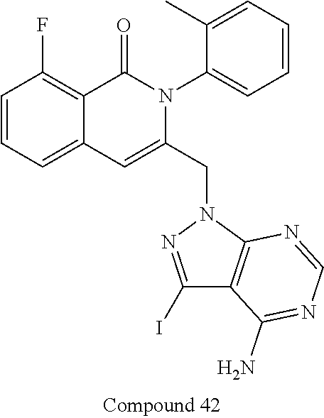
C1=CC=C2C(=C1F)C(=O)N(C1=CC=CC=C1C)C(CN1N=C(I)C3=C1N=CN=C3N)=C2
